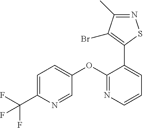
C1=C(C(F)(F)F)N=CC(OC2=NC=CC=C2C2=C(Br)C(C)=NS2)=C1
